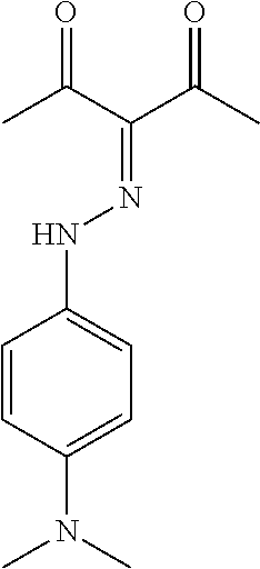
C1=CC(N(C)C)=CC=C1NN=C(C(C)=O)C(C)=O
